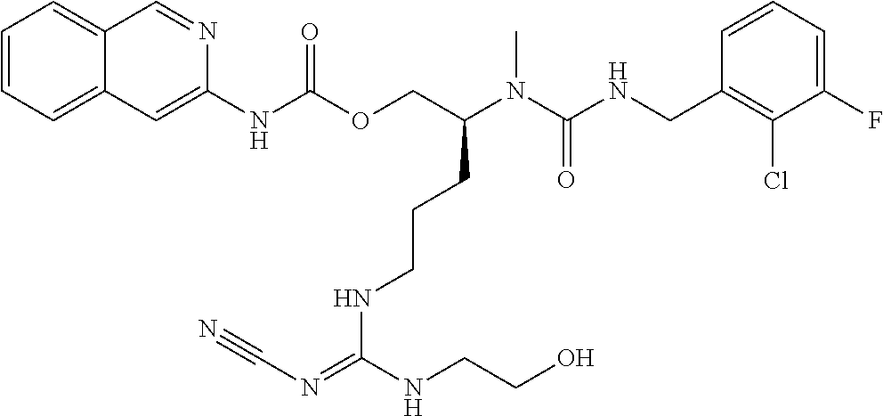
C1=CC(CNC(N(C(COC(NC2=CC3=CC=CC=C3C=N2)=O)CCCNC(=NC#N)NCCO)C)=O)=C(Cl)C(F)=C1
